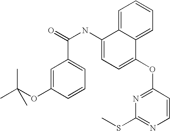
C1=C(OC(C)(C)C)C=CC=C1C(=O)NC1=CC=C(OC2=NC(SC)=NC=C2)C2=CC=CC=C12
